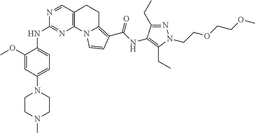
C1(OC)=CC(N2CCN(C)CC2)=CC=C1NC1=NC2=C(CCC3=C(C(=O)NC4=C(CC)N(CCOCCOC)N=C4CC)C=CN23)C=N1
